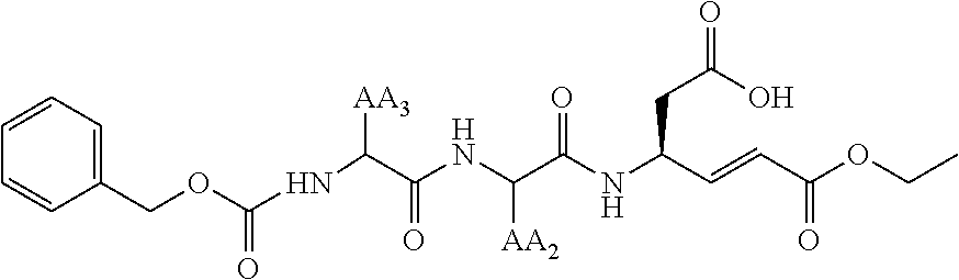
C1(COC(=O)NC([AA3])C(NC(C(NC(CC(=O)O)C=CC(OCC)=O)=O)[AA2])=O)=CC=CC=C1
